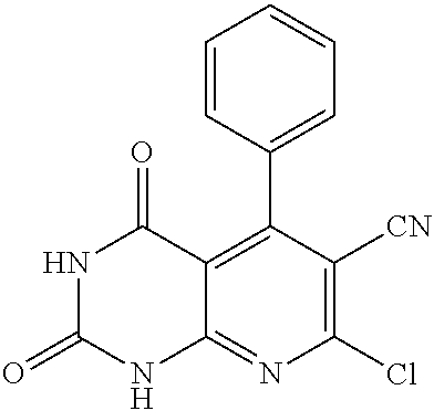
C1=CC=C(C2=C3C(=NC(Cl)=C2[CN])NC(=O)NC3=O)C=C1
